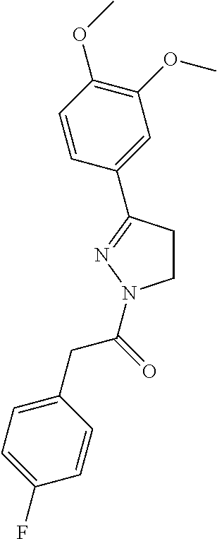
C1CC(C2=CC(OC)=C(OC)C=C2)=NN1C(CC1=CC=C(F)C=C1)=O
